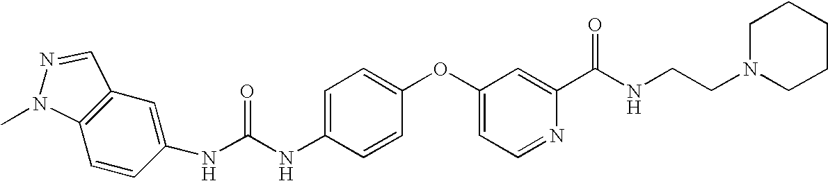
C1=CC(NC(NC2=CC=C(OC3=CC=NC(C(NCCN4CCCCC4)=O)=C3)C=C2)=O)=CC2=C1N(C)N=C2
